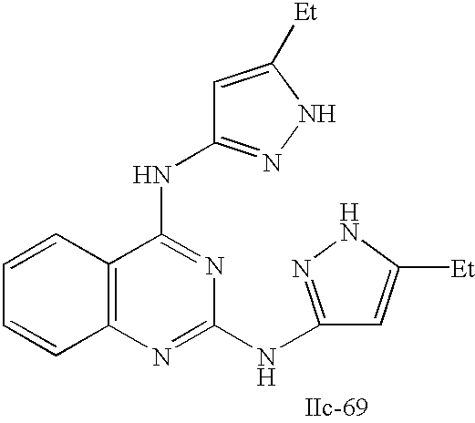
C12=C(N=C(NC3=NNC([Et])=C3)N=C1NC1=NNC([Et])=C1)C=CC=C2
